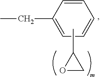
CC1OC1.C1=CC(CC)=CC=C1
